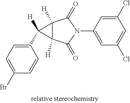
C1(Cl)=CC(N2C(=O)C3([H])C([H])(C2=O)C3([H])C2=CC=C(Br)C=C2)=CC(Cl)=C1
